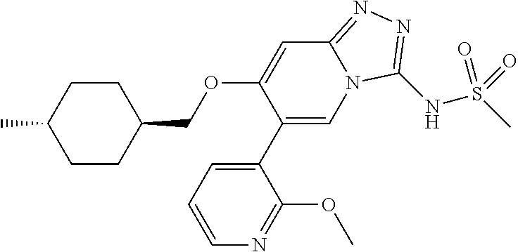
C1CC(COC2=CC3=NN=C(NS(C)(=O)=O)N3C=C2C2=CC=CN=C2OC)CCC1C
